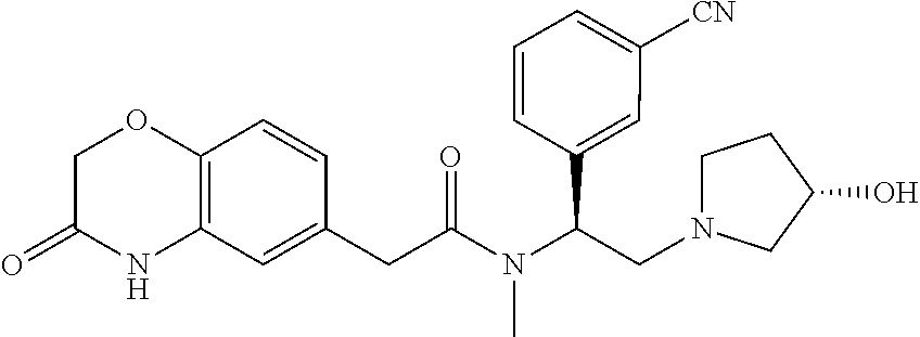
C12=C(C=C(CC(N(C(C3=CC([CN])=CC=C3)CN3CCC(O)C3)C)=O)C=C1)NC(=O)CO2
